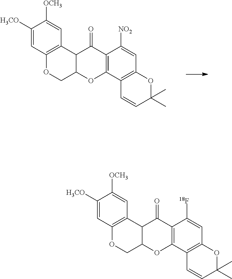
O1CC2C(C3=C1C=C([H3CO])C([OCH3])=C3)C(=O)C1=C(O2)C2=C(C=C1[NO2])OC(C)(C)C=C2.O1CC2C(C3=C1C=C([H3CO])C([OCH3])=C3)C(=O)C1=C(O2)C2=C(C=C1[18F])OC(C)(C)C=C2
